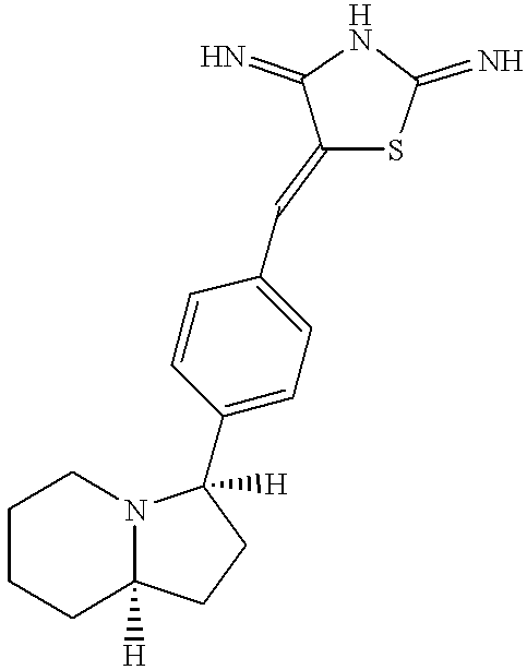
C1CCC2([H])N(C1)C([H])(C1=CC=C(C=C3SC(=N)NC3=N)C=C1)CC2
